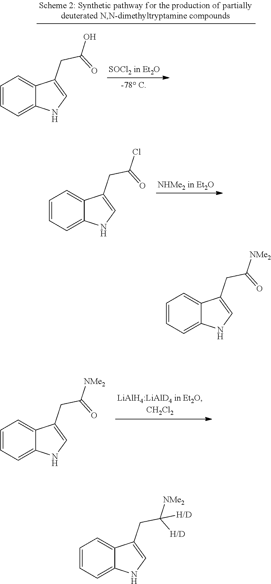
C12=CC=CC=C1C(CC(Cl)=O)=CN2.[NHMe2 in Et2O].C12=CC=CC=C1C(CC(=O)[NMe2])=CN2.C1=CC=C2C(=C1)C(CC(O)=O)=CN2.C12=CC=CC=C1C(CC(=O)[NMe2])=CN2.C12=CC=CC=C1C(CC([H/D])([H/D])[NMe2])=CN2
